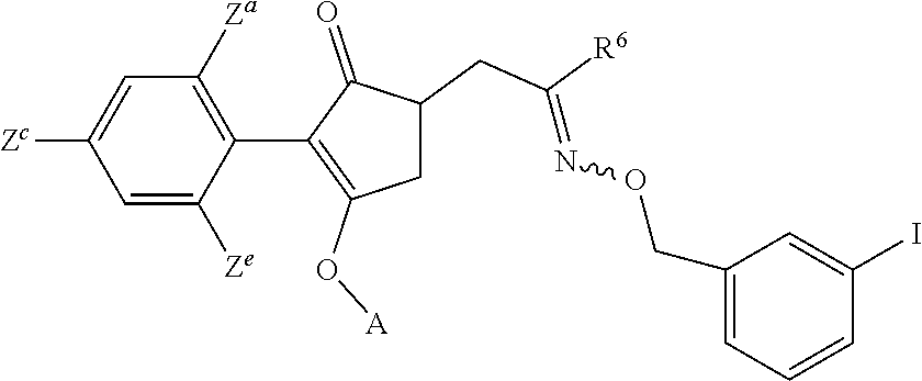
C1=C([Ze])C(C2=C(O[A])CC(CC([R6])=NOCC3=CC=CC(I)=C3)C2=O)=C([Za])C=C1[Zc]
